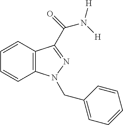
C12=C(C=CC=C1)C(C(N([H])[H])=O)=NN2CC1=CC=CC=C1
